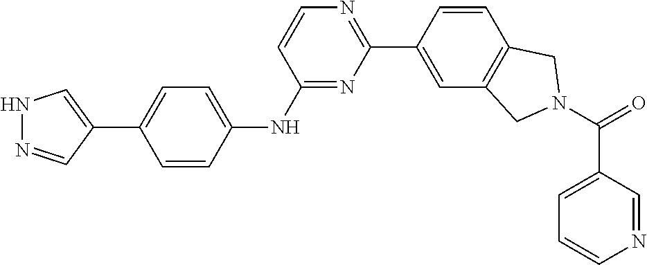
N1=C(NC2=CC=C(C3=CNN=C3)C=C2)C=CN=C1C1=CC2=C(C=C1)CN(C(C1=CC=CN=C1)=O)C2
